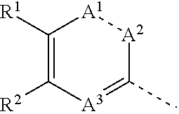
C1([R1])=C([R2])[A3]=C(C)[A2][A1]1
